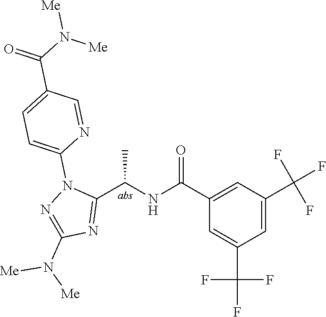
C1(C(=O)NC(C2=NC(N([Me])[Me])=NN2C2=CC=C(C(=O)N([Me])[Me])C=N2)C)=CC(C(F)(F)F)=CC(C(F)(F)F)=C1
